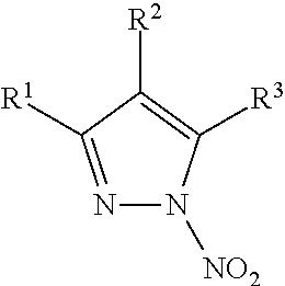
N1=C([R1])C([R2])=C([R3])N1[NO2]
